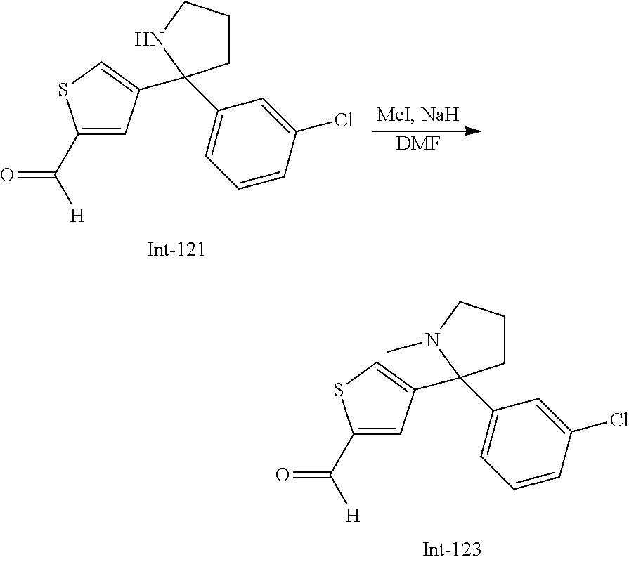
C1(C(=O)[H])=CC(C2(C3=CC=CC(Cl)=C3)CCCN2C)=CS1.C1(C(=O)[H])=CC(C2(C3=CC=CC(Cl)=C3)CCCN2)=CS1.[DMF]
